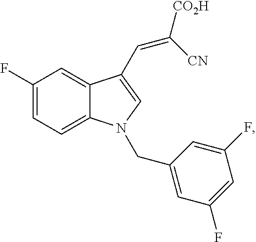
C1(F)=CC=C2C(=C1)C(C=C([CO2H])[CN])=CN2CC1=CC(F)=CC(F)=C1
